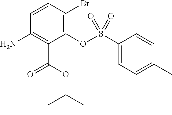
C1=CC(Br)=C(OS(C2=CC=C(C)C=C2)(=O)=O)C(C(OC(C)(C)C)=O)=C1N
